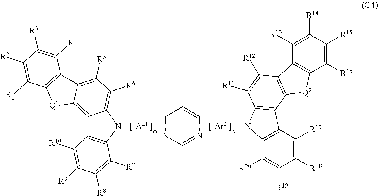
C[Ar2]N1C2=C(C3=C1C([R11])=C([R12])C1=C3[Q2]C3=C1C([R13])=C([R14])C([R15])=C3[R16])C([R17])=C([R18])C([R19])=C2[R20].C1=NC=CC=N1.N1([Ar1]C)C2=C([R6])C([R5])=C3C(=C2C2=C1C([R7])=C([R8])C([R9])=C2[R10])[Q1]C1=C3C([R4])=C([R3])C([R2])=C1[R1]
